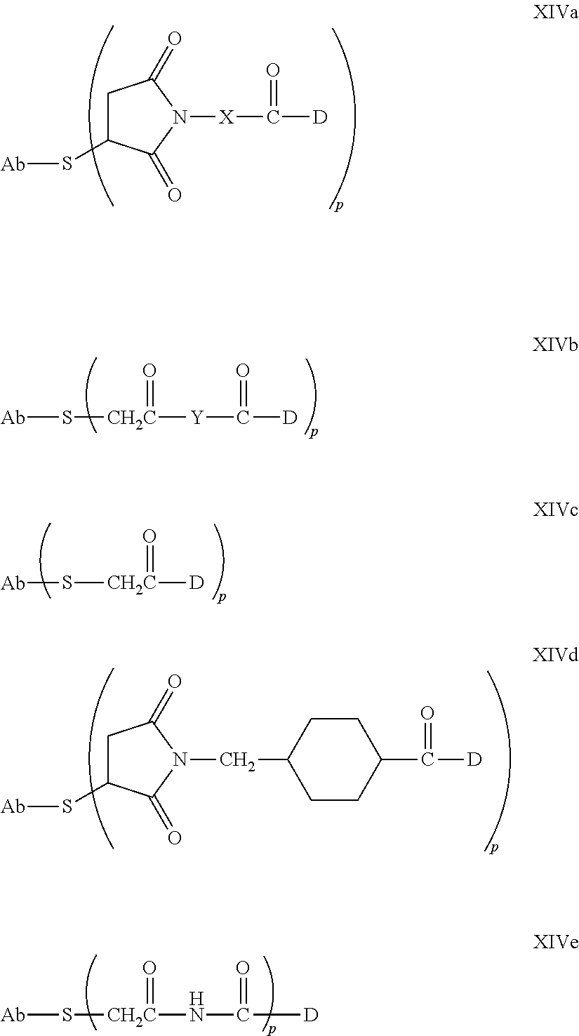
C1C(S[Ab])C(=O)N([X]C([D])=O)C1=O.S([Ab])[CH2C]([Y]C([D])=O)=O.S([Ab])[CH2C]([D])=O.C1C(S[Ab])C(=O)N(CC2CCC(C([D])=O)CC2)C1=O.S([Ab])[CH2C](NC([D])=O)=O
